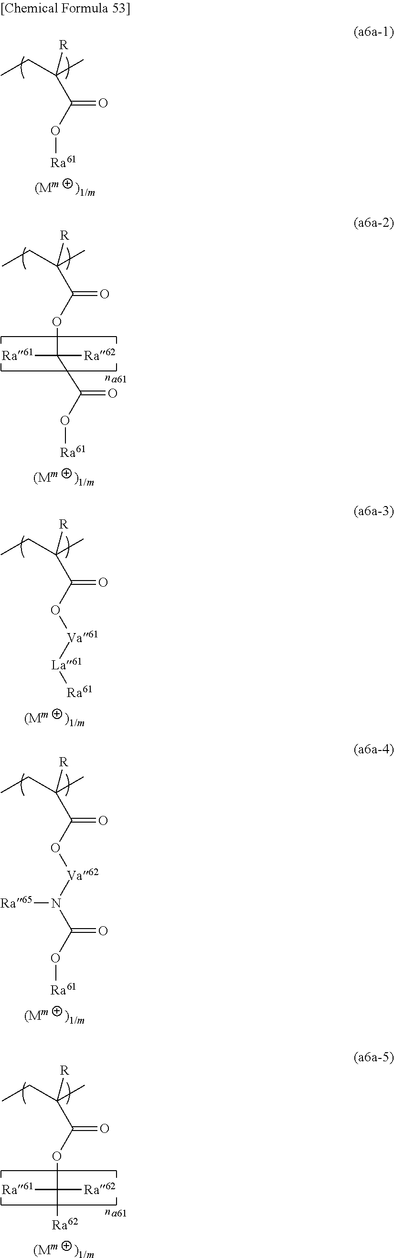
CCC(C)([R])C(O[Ra61])=O.[(Mm].[)1/m].[a61].C([Ra62])([Ra61])(OC(C(CC)(C)[R])=O)C(O[Ra61])=O.[(Mm].[)1/m].CCC(C)([R])C(O[Va61][La61][Ra61])=O.[(Mm].[)1/m].CCC(C)([R])C(O[Va62]N(C(O[Ra61])=O)[Ra65])=O.[(Mm].[)1/m].[a61].C([Ra62])([Ra61])(OC(C(CC)(C)[R])=O)[Ra62].[(Mm].[)1/m]
